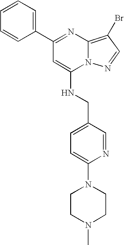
C1(C2=CC=CC=C2)=NC2=C(Br)C=NN2C(NCC2=CC=C(N3CCN(C)CC3)N=C2)=C1
